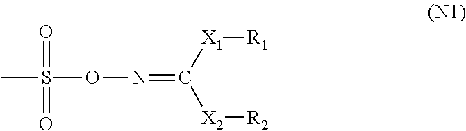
CS(ON=C([X2][R2])[X1][R1])(=O)=O
